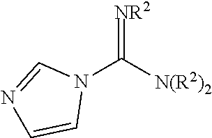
[NR2]=C([N(R2)2])N1C=NC=C1
